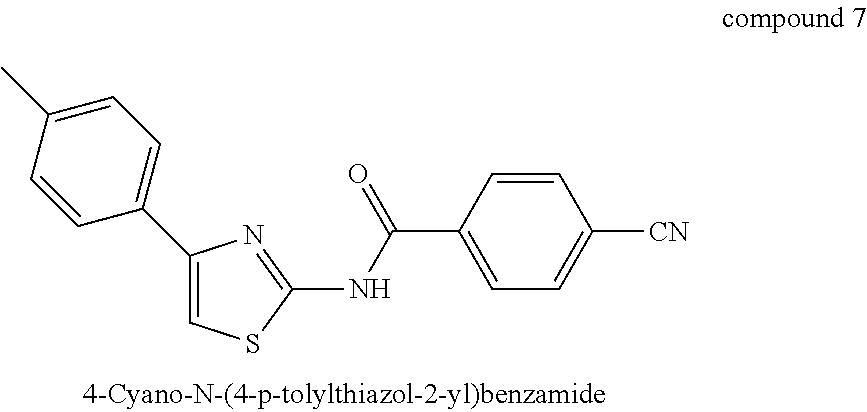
C1(C2=CC=C(C)C=C2)=CSC(NC(C2=CC=C([CN])C=C2)=O)=N1
